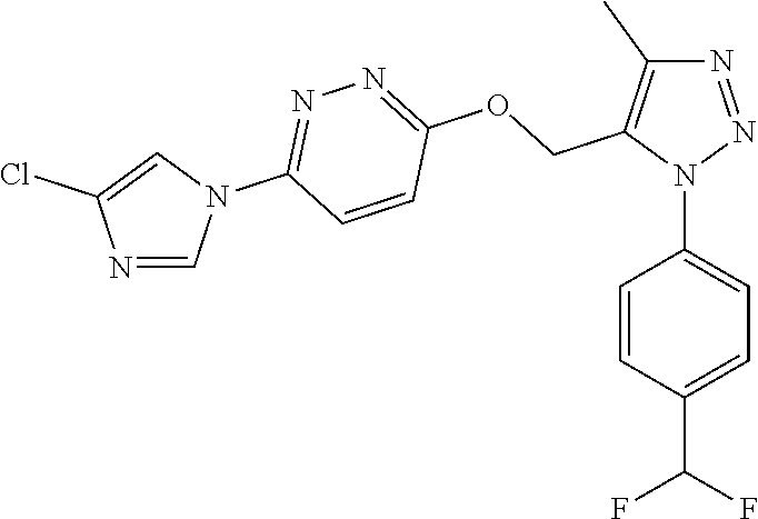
N1=NN(C2=CC=C(C(F)F)C=C2)C(COC2=NN=C(N3C=C(Cl)N=C3)C=C2)=C1C
